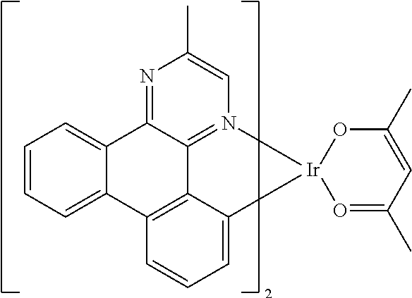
C12=CC=CC=C1C1=C3C4=N(C=C(C)N=C24)[Ir]2(C3=CC=C1)O=C(C)C=C(C)O2
